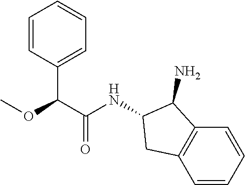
C1=CC(C(C(=O)NC2CC3=C(C2N)C=CC=C3)OC)=CC=C1
